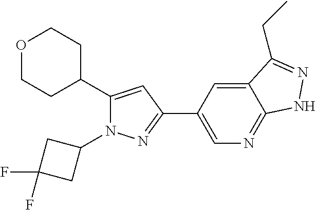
C1C(C2=CC(C3=CN=C4C(=C3)C(CC)=NN4)=NN2C2CC(F)(F)C2)CCOC1
